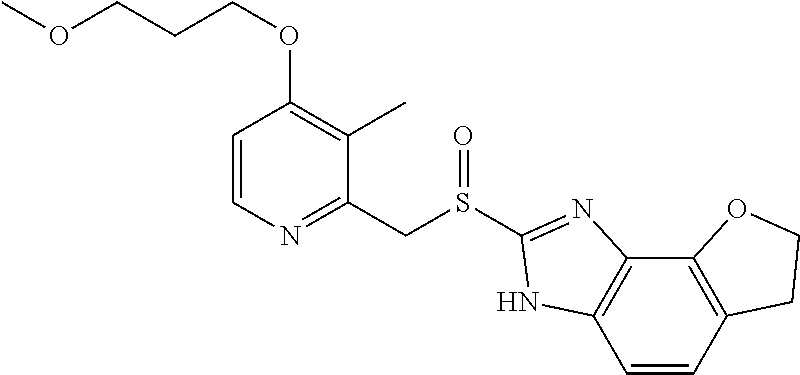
C1=CN=C(CS(C2=NC3=C(C=CC4=C3OCC4)N2)=O)C(C)=C1OCCCOC
